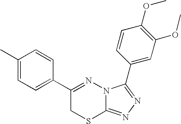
C1=C(C)C=CC(C2=NN3C(=NN=C3C3=CC(OC)=C(OC)C=C3)SC2)=C1
